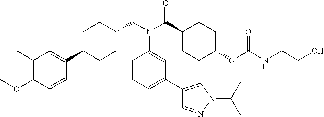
C1(C)=C(OC)C=CC(C2CCC(CN(C(C3CCC(OC(NCC(O)(C)C)=O)CC3)=O)C3=CC(C4=CN(C(C)C)N=C4)=CC=C3)CC2)=C1
